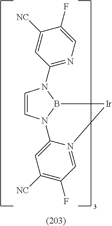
C1=CN2B(N1C1=NC=C(F)C([NC])=C1)[Ir]N1=CC(F)=C([NC])C=C21
